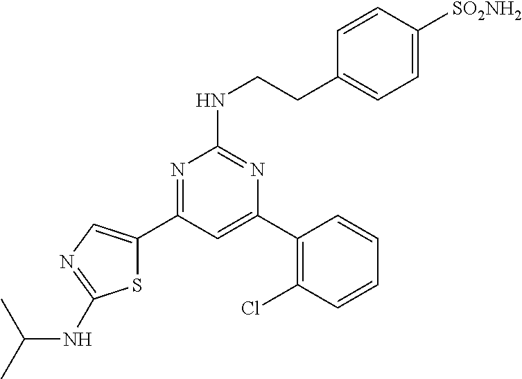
N1=C(C2=CN=C(NC(C)C)S2)C=C(C2=C(Cl)C=CC=C2)N=C1NCCC1=CC=C([SO2NH2])C=C1
